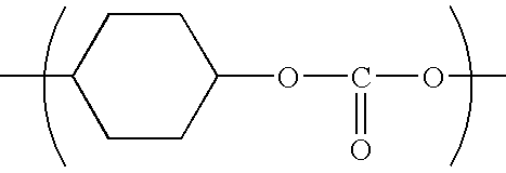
CC1CCC(OC(OC)=O)CC1
